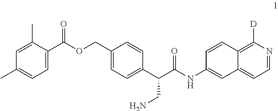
C1=C(C)C(C(OCC2=CC=C(C(CN)C(NC3=CC4=CC=NC([D])=C4C=C3)=O)C=C2)=O)=CC=C1C
